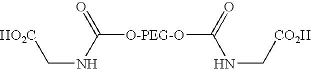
N(C([O-PEG-O]C(NC[CO2H])=O)=O)C[HO2C]
